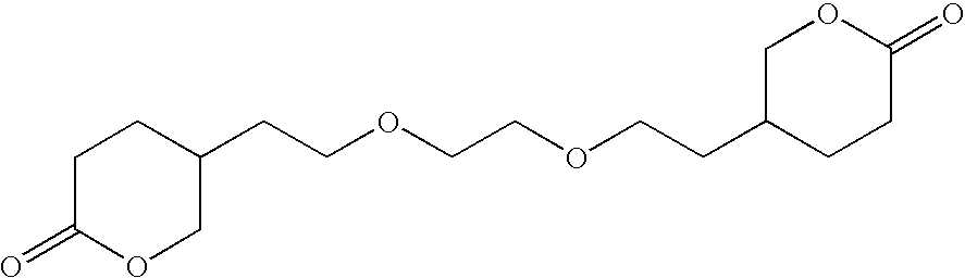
C1C(=O)OCC(CCOCCOCCC2CCC(=O)OC2)C1
